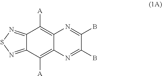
C12=NSN=C1C([A])=C1C(=C2[A])N=C(B)C(B)=N1
